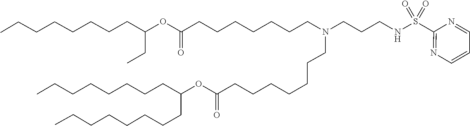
O(C(=O)CCCCCCCN(CCCCCCCC(OC(CCCCCCCC)CCCCCCCC)=O)CCCNS(C1=NC=CC=N1)(=O)=O)C(CC)CCCCCCCC
